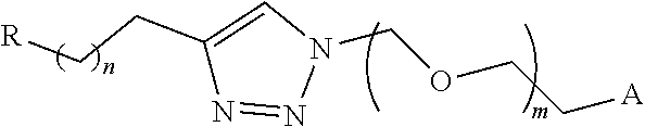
C1(CC[R])=CN(COCC[A])N=N1
